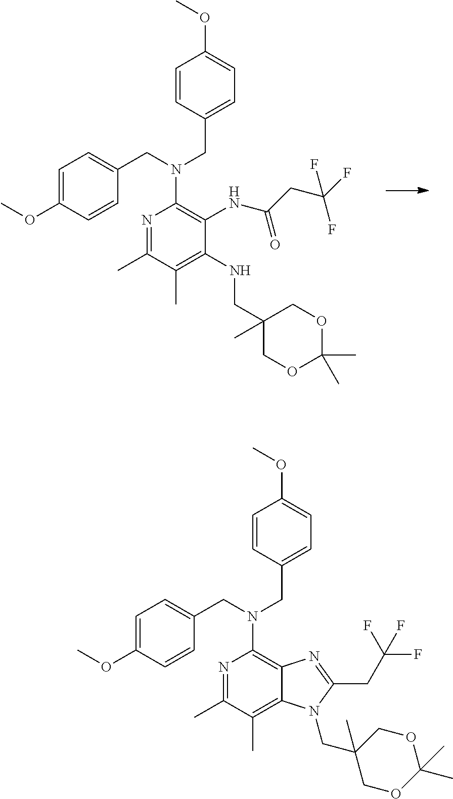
C1(C)(CNC2=C(C)C(C)=NC(N(CC3=CC=C(OC)C=C3)CC3=CC=C(OC)C=C3)=C2NC(=O)CC(F)(F)F)COC(C)(C)OC1.C1(C)(CN2C3=C(C)C(C)=NC(N(CC4=CC=C(OC)C=C4)CC4=CC=C(OC)C=C4)=C3N=C2CC(F)(F)F)COC(C)(C)OC1
